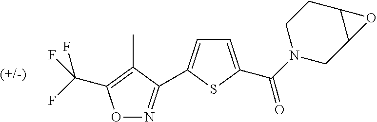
C(C1=C(C)C(C2=CC=C(C(N3CC4C(CC3)O4)=O)S2)=NO1)(F)(F)F
